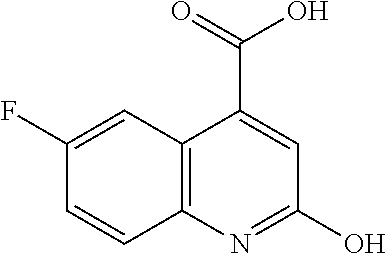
C12=C(N=C(O)C=C1C(=O)O)C=CC(F)=C2
